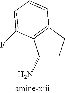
C1(N)CCC2=C1C(F)=CC=C2
